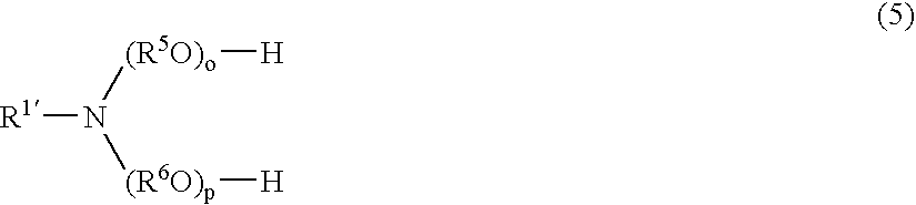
[(R5O)o]([H])N([(R6O)p][H])[R1]
